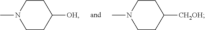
CN1CCC([OH])CC1.CN1CCC([CH2OH])CC1
